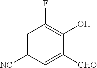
C1=C([NC])C=C([CHO])C(O)=C1F
